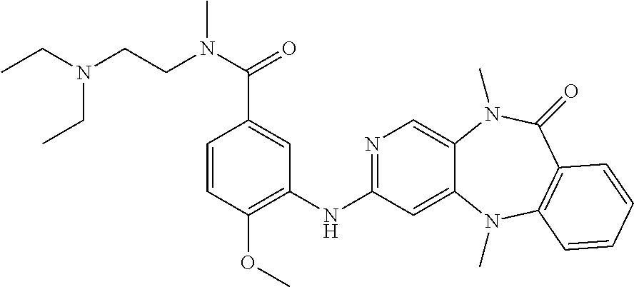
C1(NC2=NC=C3C(=C2)N(C)C2=C(C(=O)N3C)C=CC=C2)=C(OC)C=CC(C(=O)N(CCN(CC)CC)C)=C1
